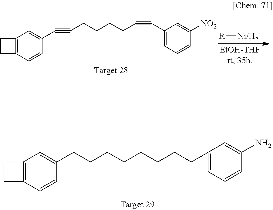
C1CC2=C1C=C(CCCCCCCCC1=CC=CC(N)=C1)C=C2.C1CC2=C1C=C(C#CCCCCC#CC1=CC=CC([NO2])=C1)C=C2.[Ni/H2][R]
